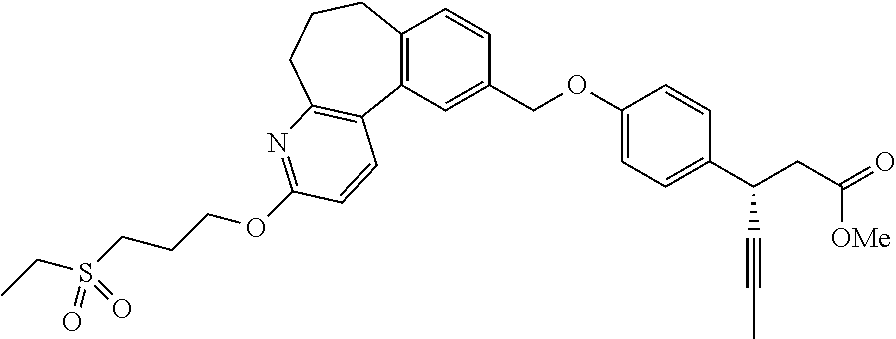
C12=C(C=C(COC3=CC=C(C(CC(=O)[OMe])C#CC)C=C3)C=C1)C1=C(CCC2)N=C(OCCCS(=O)(=O)CC)C=C1
